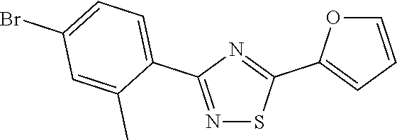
N1=C(C2=CC=C(Br)C=C2C)N=C(C2=CC=CO2)S1
